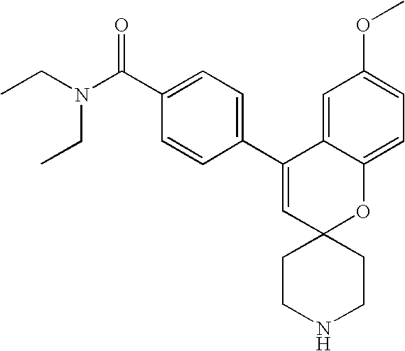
CCN(C(C1=CC=C(C2=CC3(OC4=CC=C(OC)C=C24)CCNCC3)C=C1)=O)CC
